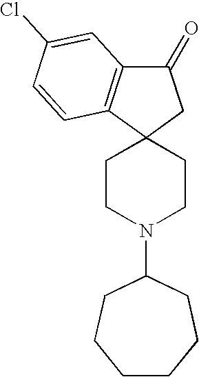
C1(=O)C2=C(C3(C1)CCN(C1CCCCCC1)CC3)C=CC(Cl)=C2
